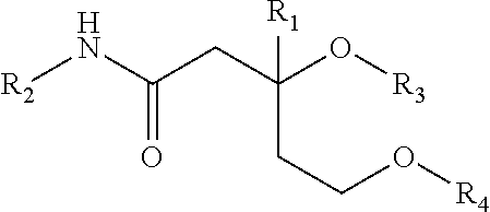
[R2]NC(CC(CCO[R4])(O[R3])[R1])=O
